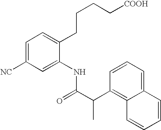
C1=C([NC])C=C(NC(C(C2=C3C(=CC=C2)C=CC=C3)C)=O)C(CCCC[COOH])=C1
